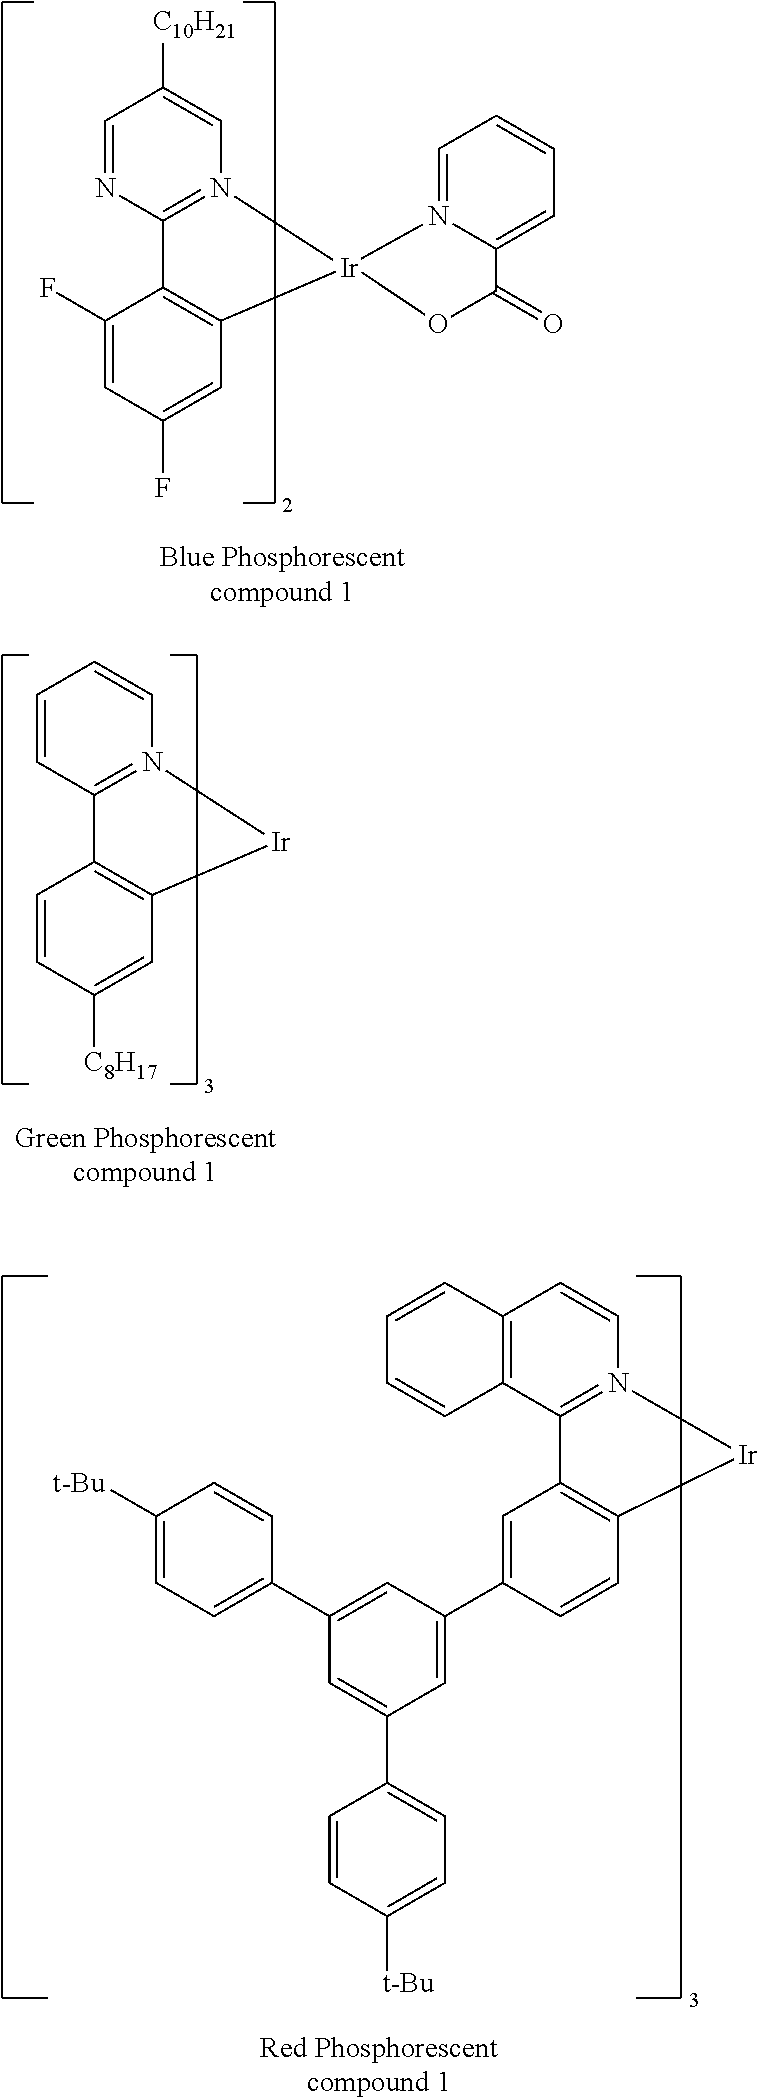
C1=NC2=N(C=C1[C10H21])[Ir]1(C3=C2C(F)=CC(F)=C3)N2=CC=CC=C2C(=O)O1.C1=CC2=N(C=C1)[Ir]C1=C2C=CC([C8H17])=C1.C1([t-Bu])=CC=C(C2=CC(C3=CC4=C(C=C3)[Ir]N3=C4C4=C(C=C3)C=CC=C4)=CC(C3=CC=C([t-Bu])C=C3)=C2)C=C1
